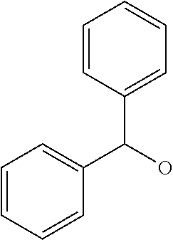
C1=CC=CC(C(C2=CC=CC=C2)O)=C1
